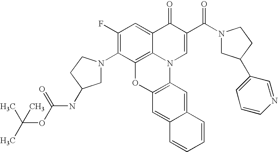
C1(F)=C(N2CC(NC(OC(C)(C)C)=O)CC2)C2=C3C(=C1)C(=O)C(C(N1CC(C4=CC=CN=C4)CC1)=O)=CN3C1=C(O2)C=C2C(=C1)C=CC=C2
